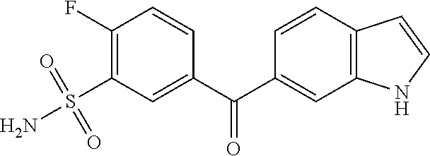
C1(C(C2=CC3=C(C=C2)C=CN3)=O)=CC(S(N)(=O)=O)=C(F)C=C1
